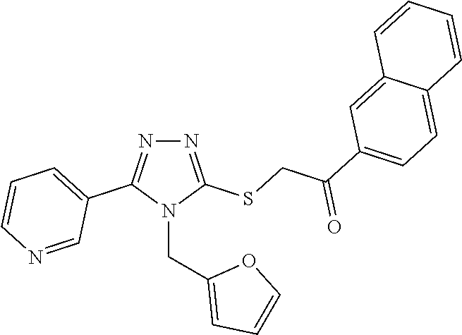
N1=C(SCC(C2=CC=C3C(=C2)C=CC=C3)=O)N(CC2=CC=CO2)C(C2=CC=CN=C2)=N1
